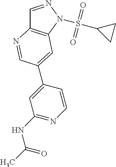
C1(NC(C)=O)=NC=CC(C2=CC3=C(C=NN3S(C3CC3)(=O)=O)N=C2)=C1
